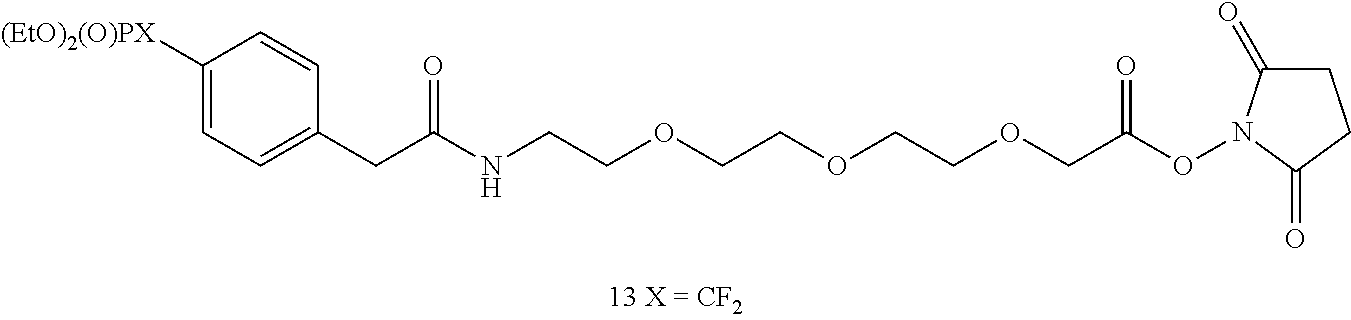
C1([(EtO)2(O)PX])=CC=C(CC(NCCOCCOCCOCC(ON2C(=O)CCC2=O)=O)=O)C=C1
